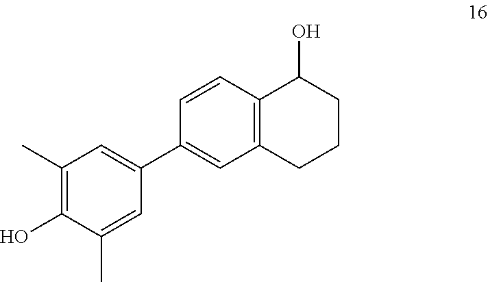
C1(C)=C(O)C(C)=CC(C2=CC3=C(C=C2)C(O)CCC3)=C1
